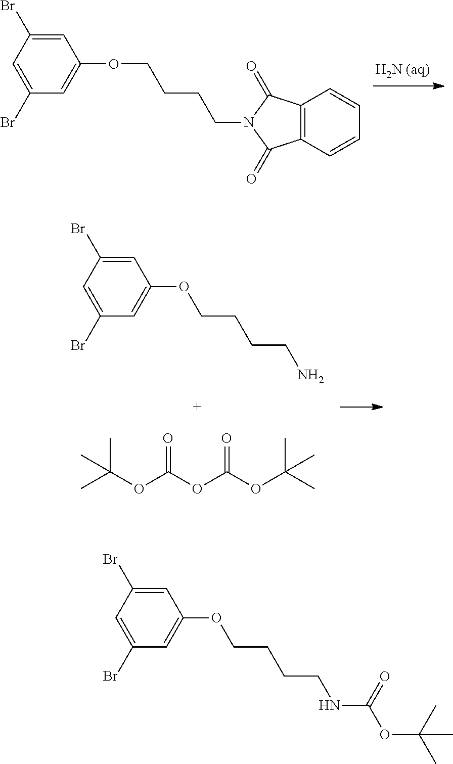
C1=C(Br)C=C(Br)C=C1OCCCCN1C(=O)C2=C(C1=O)C=CC=C2.C1=C(Br)C=C(Br)C=C1OCCCCN.CC(OC(OC(OC(C)(C)C)=O)=O)(C)C.C1=C(Br)C=C(Br)C=C1OCCCCNC(OC(C)(C)C)=O
